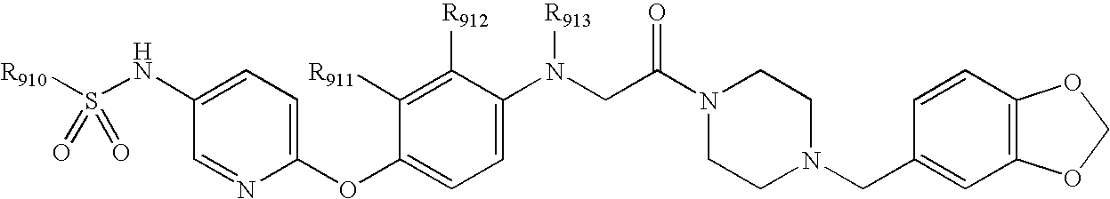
[R910]S(=O)(NC1=CC=C(OC2=CC=C(N([R913])CC(=O)N3CCN(CC4=CC5=C(C=C4)OCO5)CC3)C([R912])=C2[R911])N=C1)=O
